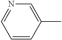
C1=CC(C)=CN=C1
